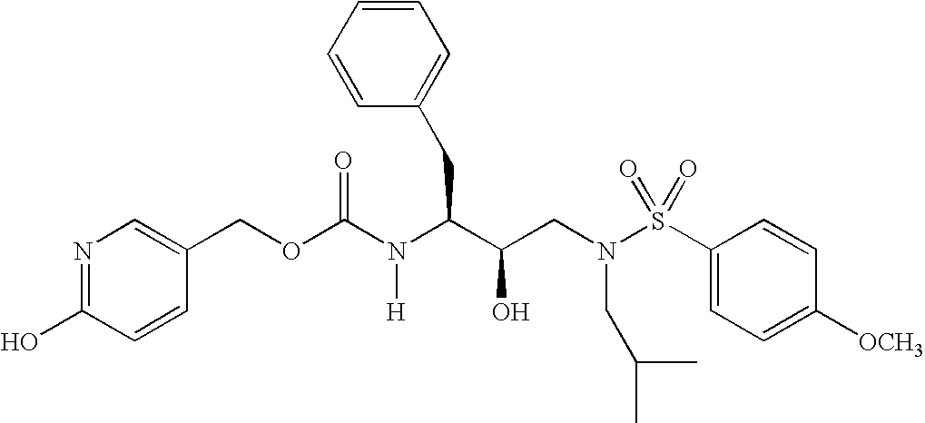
O(C(N(C(C(CN(S(C1=CC=C([OCH3])C=C1)(=O)=O)CC(C)C)O)CC1=CC=CC=C1)[H])=O)CC1=CN=C(O)C=C1
